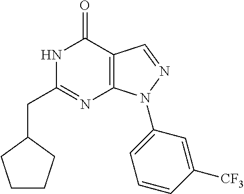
N1C(CC2CCCC2)=NC2=C(C1=O)C=NN2C1=CC=CC([CF3])=C1
